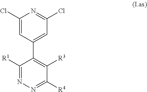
C1(Cl)=CC(C2=C([R3])C([R4])=NN=C2[R1])=CC(Cl)=N1
